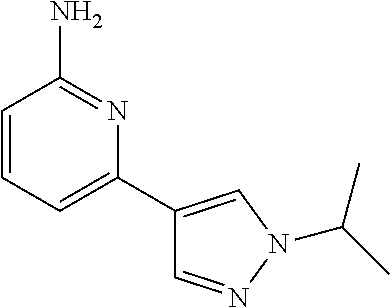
C1=CC=C(C2=CN(C(C)C)N=C2)N=C1N
